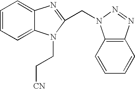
C1=CC=C2C(=C1)N=C(CN1C3=C(C=CC=C3)N=N1)N2CC[CN]
